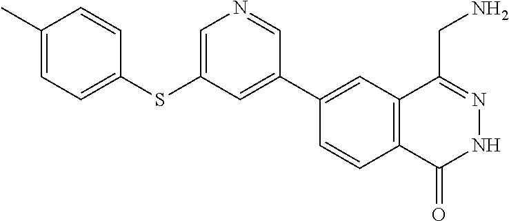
C1(C2=CC(SC3=CC=C(C)C=C3)=CN=C2)=CC2=C(C=C1)C(=O)NN=C2CN
